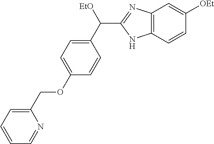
C1(OCC2=CC=CC=N2)=CC=C(C([EtO])C2=NC3=C(N2)C=CC([OEt])=C3)C=C1
